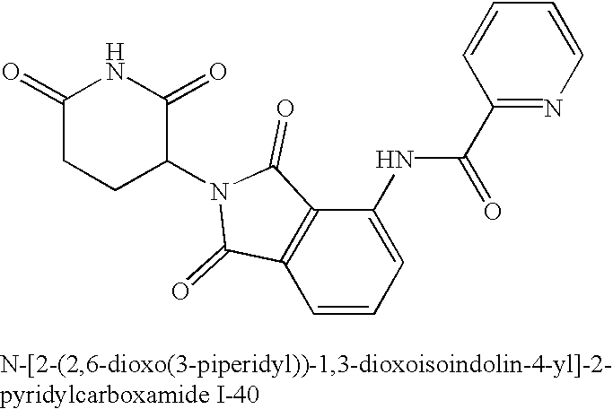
C12=C(C=CC=C1NC(=O)C1=NC=CC=C1)C(=O)N(C1C(=O)NC(=O)CC1)C2=O
